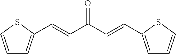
C1=CSC(C=CC(C=CC2=CC=CS2)=O)=C1
